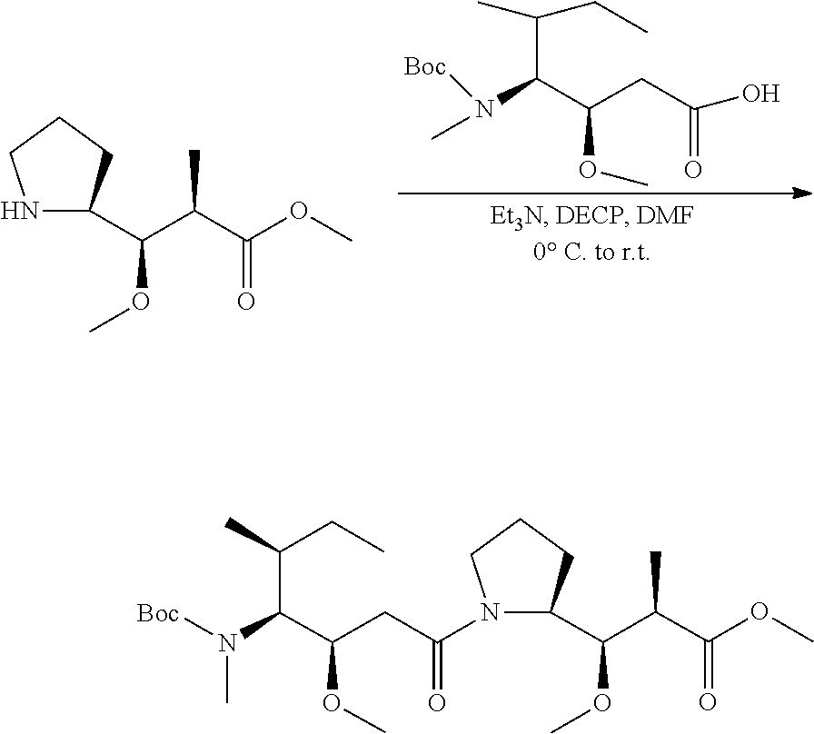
COC(C(C(=O)OC)C)C1NCCC1.N(C(C(CC(=O)O)OC)C(C)CC)(C)[Boc].COC(C(C(=O)OC)C)C1N(C(CC(OC)C(N(C)[Boc])C(C)CC)=O)CCC1
